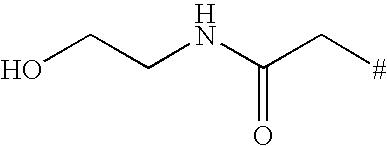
OCCNC(C[#])=O
